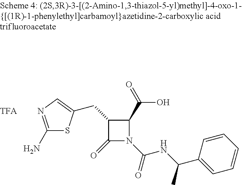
C1(C(NC(=O)N2C(=O)C(CC3=CN=C(N)S3)C2C(=O)O)C)=CC=CC=C1
